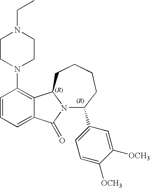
C1CN(C2=C3C(=CC=C2)C(=O)N2C(C4=CC=C([OCH3])C([OCH3])=C4)CCCCC32)CCN1CC
